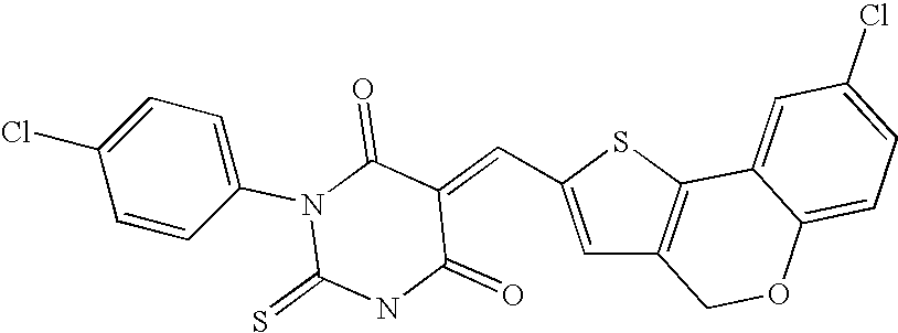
S1C(C=C2C(=O)N(C3=CC=C(Cl)C=C3)C(=S)NC2=O)=CC2=C1C1=CC(Cl)=CC=C1OC2
